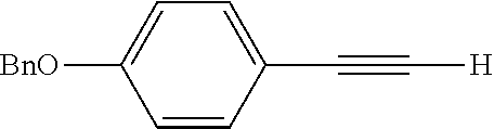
C1=C([BnO])C=CC(C#C[H])=C1
